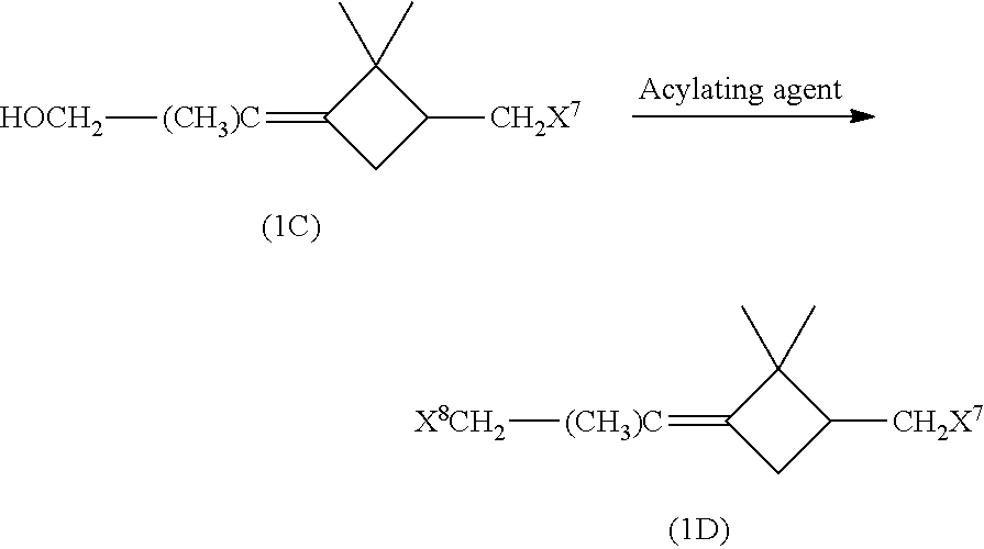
C1(C)(C)C(=[(CH3)C][X8CH2])CC1[CH2X7].C1(C)(C)C(=[(CH3)C][HOCH2])CC1[CH2X7]
